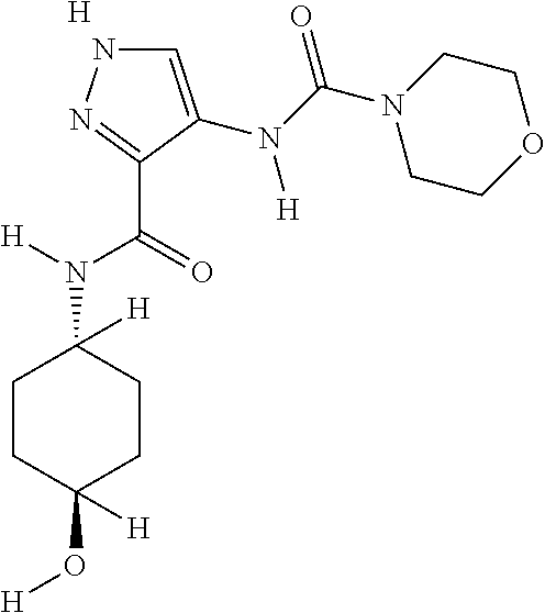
C1=C(N(C(N2CCOCC2)=O)[H])C(C(=O)N([H])C2([H])CCC([H])(O[H])CC2)=NN1.[H]
